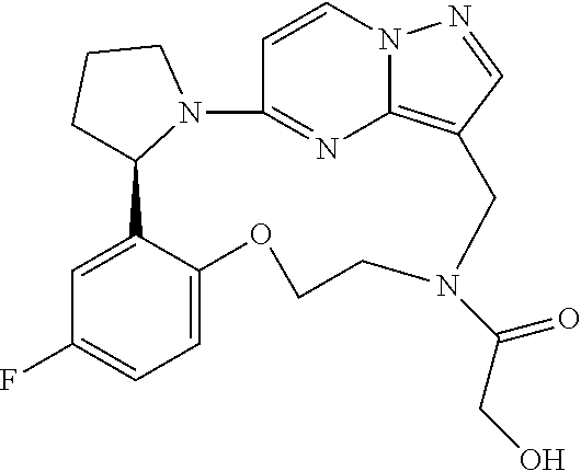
C1=CN2C3=C(C=N2)CN(C(CO)=O)CCOC2=CC=C(F)C=C2C2CCCN2C1=N3
